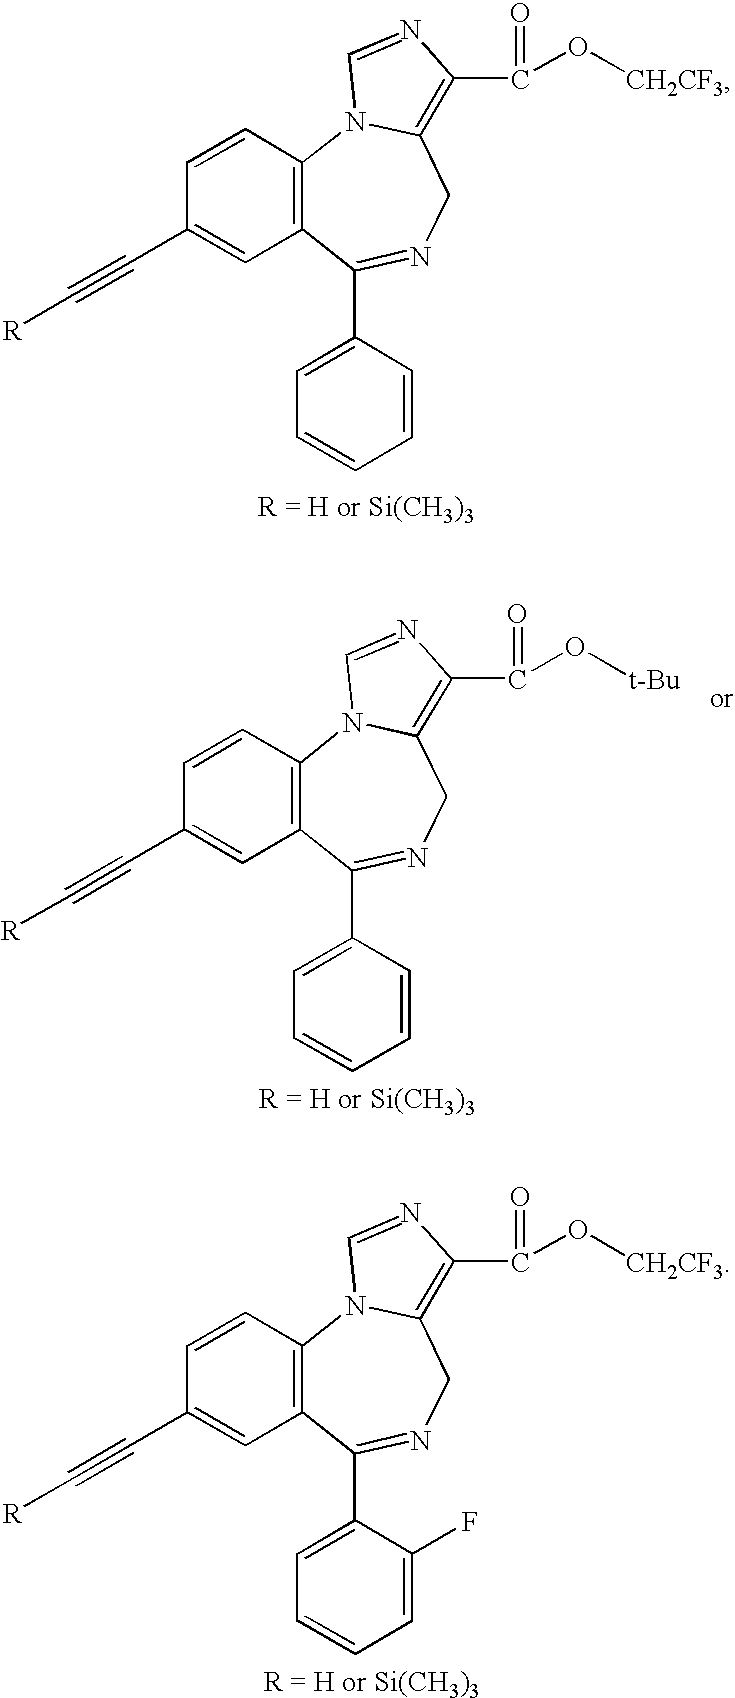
C1=CC2=C(C=C1C#C[R])C(C1=CC=CC=C1)=NCC1=C(C(=O)O[CH2CF3])N=CN21.C1=CC2=C(C=C1C#C[R])C(C1=CC=CC=C1)=NCC1=C(C(=O)O[t-Bu])N=CN21.C1=CC2=C(C=C1C#C[R])C(C1=CC=CC=C1F)=NCC1=C(C(=O)O[CH2CF3])N=CN21
